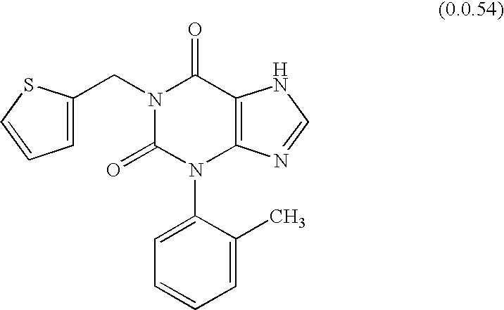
N1(CC2=CC=CS2)C(=O)N(C2=CC=CC=C2C)C2=C(C1=O)NC=N2
